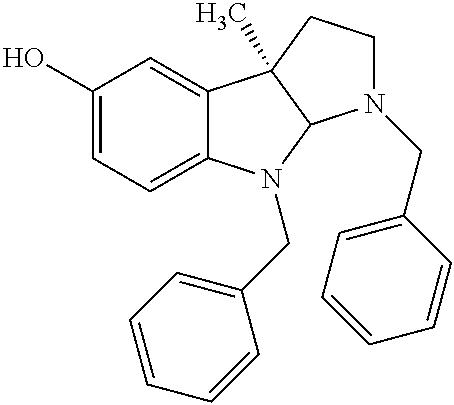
C1(O)=CC=C2C(=C1)C1(C)C(N2CC2=CC=CC=C2)N(CC2=CC=CC=C2)CC1
